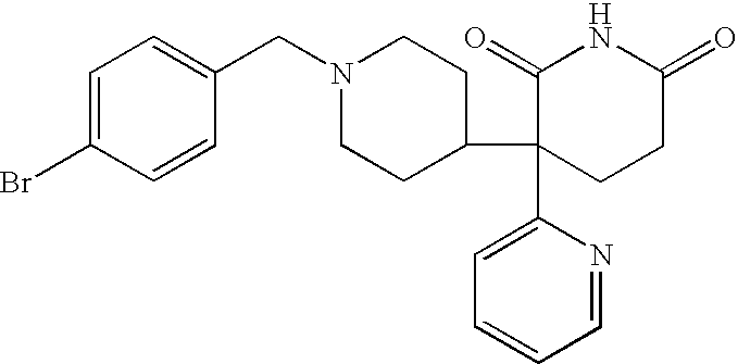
C1=NC(C2(C3CCN(CC4=CC=C(Br)C=C4)CC3)CCC(=O)NC2=O)=CC=C1
